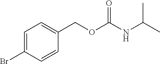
C1=C(Br)C=CC(COC(NC(C)C)=O)=C1
